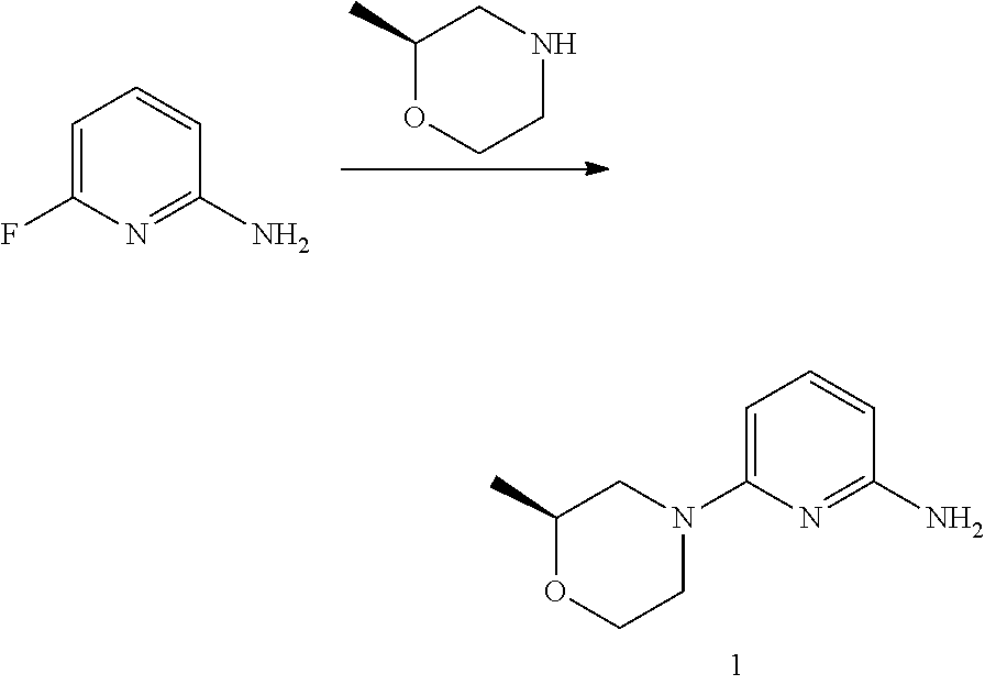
N1CC(C)OCC1.NC1=NC(F)=CC=C1.NC1=NC(N2CC(C)OCC2)=CC=C1
